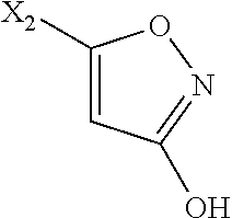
C1=C([X2])ON=C1O
